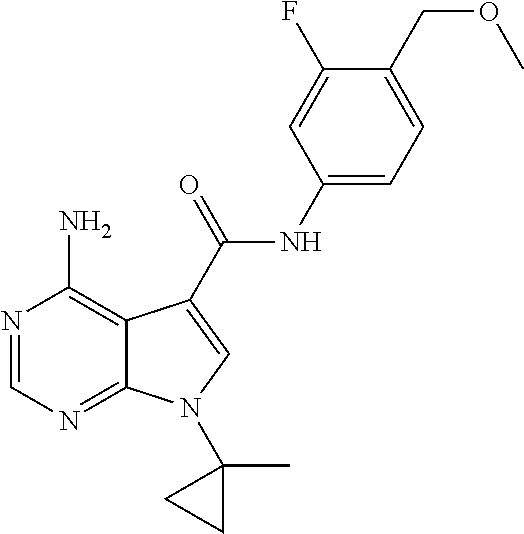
N1=CN=C2C(=C1N)C(C(NC1=CC=C(COC)C(F)=C1)=O)=CN2C1(C)CC1
